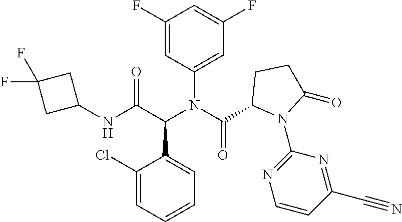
C1(N(C(C2N(C3=NC=CC(C#N)=N3)C(=O)CC2)=O)C(C(NC2CC(F)(F)C2)=O)C2=CC=CC=C2Cl)=CC(F)=CC(F)=C1
